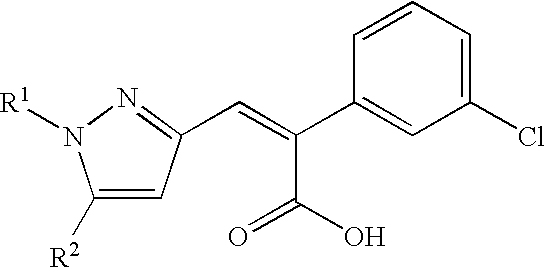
[R1]N1C([R2])=CC(C=C(C2=CC(Cl)=CC=C2)C(O)=O)=N1
